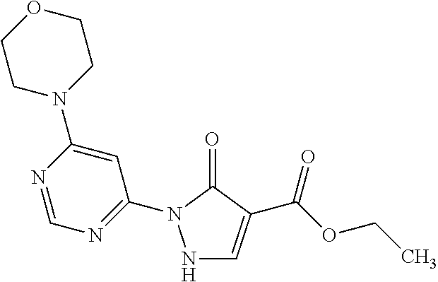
N1=CN=C(N2NC=C(C(OCC)=O)C2=O)C=C1N1CCOCC1
